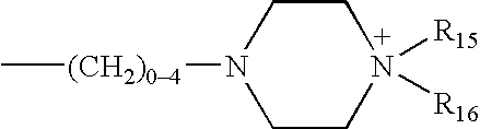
C[(CH2)04]N1CCN([R15])([R16])CC1
